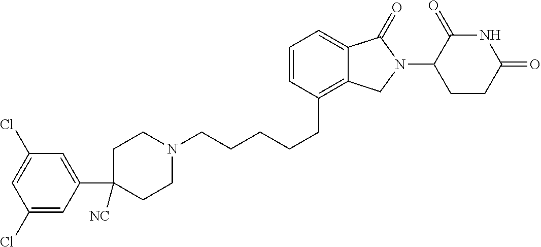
C1N(CCCCCC2=C3C(=CC=C2)C(=O)N(C2C(=O)NC(=O)CC2)C3)CCC(C2=CC(Cl)=CC(Cl)=C2)([NC])C1
